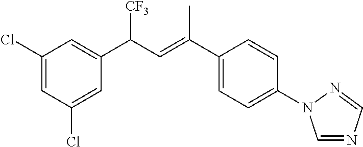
C1(Cl)=CC(Cl)=CC(C(C=C(C2=CC=C(N3C=NC=N3)C=C2)C)[CF3])=C1
